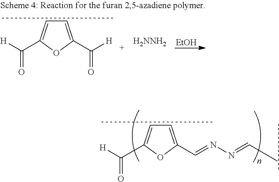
C1=C(C([H])=O)OC(C([H])=O)=C1.[H2NNH2].[EtOH].C1=C(C=NN=CC)OC(C([H])=O)=C1
